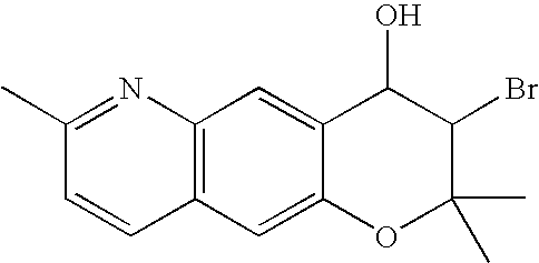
C1(C)=NC2=C(C=C1)C=C1C(=C2)C(O)C(Br)C(C)(C)O1
